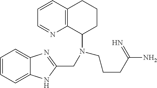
C1=CC2=C(N=C1)C(N(CCCC(N)=N)CC1=NC3=CC=CC=C3N1)CCC2
